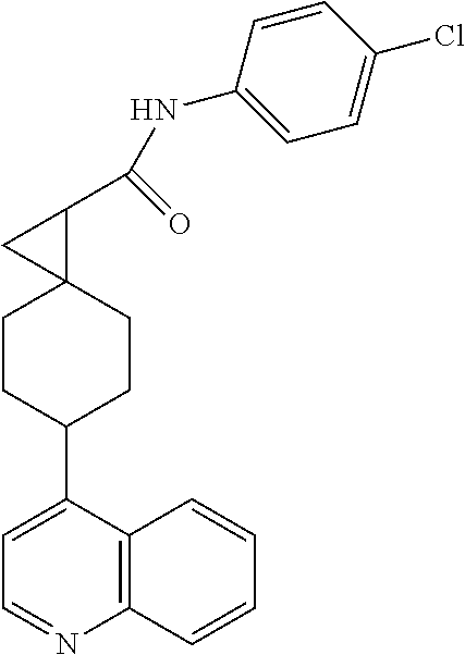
C1=NC2=C(C(C3CCC4(CC3)C(C(NC3=CC=C(Cl)C=C3)=O)C4)=C1)C=CC=C2
